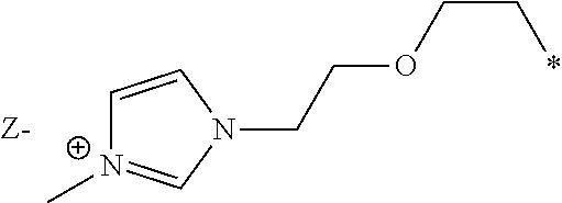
N1(CCOCC*)C=C[N+](C)=C1
